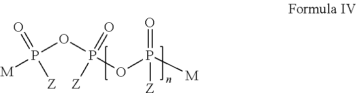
P(OP(=O)([Z])OP(=O)([M])[Z])(=O)([Z])[M]
